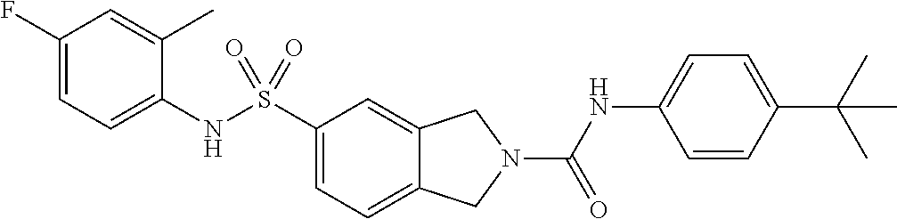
C1(F)=CC=C(NS(C2=CC=C3C(=C2)CN(C(NC2=CC=C(C(C)(C)C)C=C2)=O)C3)(=O)=O)C(C)=C1
